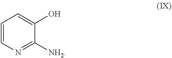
C1=CN=C([NH2])C(O)=C1
